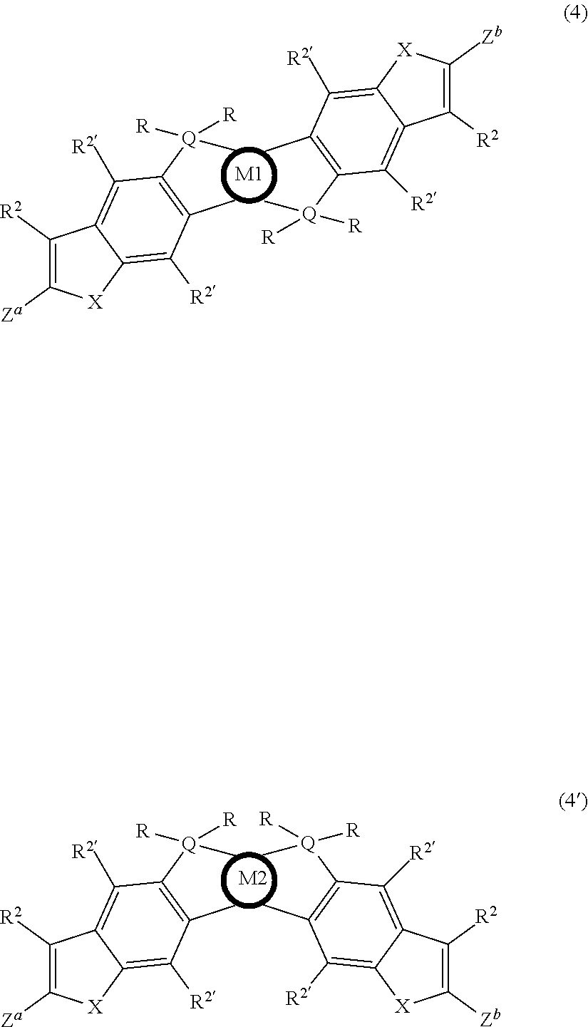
C1([R2])=C([Za])[X]C2=C([R2])C(C)=C([Q](C)([R])[R])C([R2])=C12.[M2].C1([R2])=C([Zb])[X]C2=C([R2])C(C)=C([Q](C)([R])[R])C([R2])=C12.C1([R2])=C([Za])[X]C2=C([R2])C(C)=C([Q](C)([R])[R])C([R2])=C12.[M1].C1([R2])=C([Zb])[X]C2=C([R2])C(C)=C([Q](C)([R])[R])C([R2])=C12
